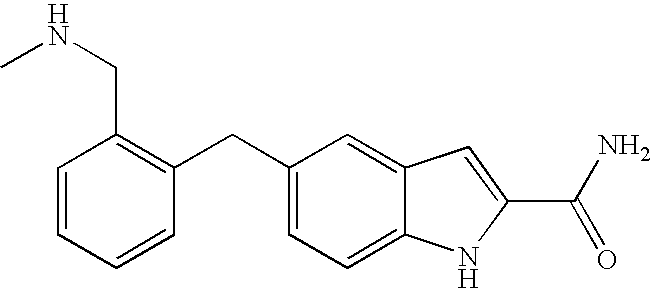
C1=CC=CC(CC2=CC=C3C(=C2)C=C(C(N)=O)N3)=C1CNC
